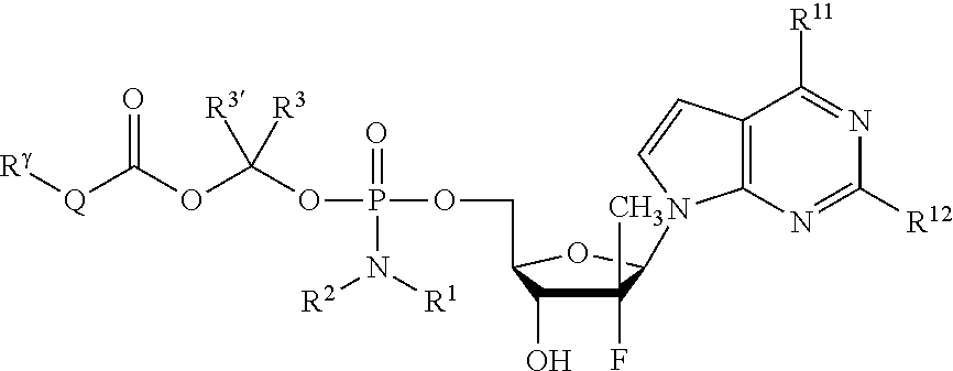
[Rg][Q]C(OC(OP(OCC1C(O)C(F)(C)C(N2C3=C(C=C2)C([R11])=NC([R12])=N3)O1)(=O)N([R2])[R1])([R3])[R3])=O
